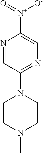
[N+](C1=CN=C(N2CCN(C)CC2)C=N1)(=O)[O-]
